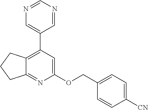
N1=CN=CC(C2=C3C(=NC(OCC4=CC=C([CN])C=C4)=C2)CCC3)=C1
